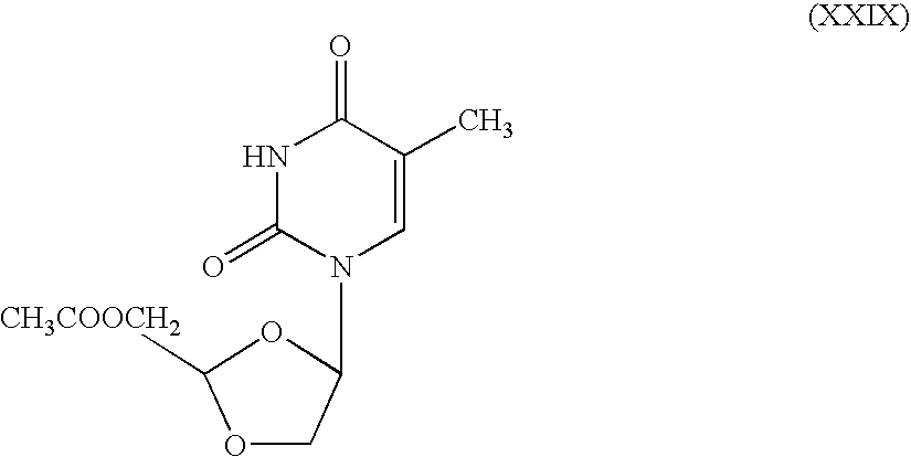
O1CC(N2C=C(C)C(=O)NC2=O)OC1[CH3COOCH2]
